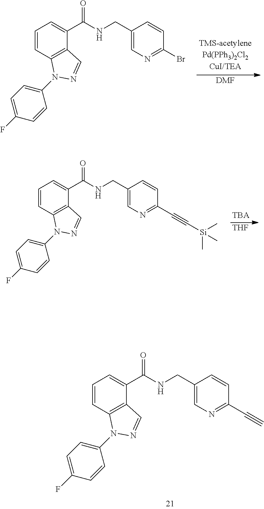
C1=CC2=C(C(C(NCC3=CN=C(C#C)C=C3)=O)=C1)C=NN2C1=CC=C(F)C=C1.C1=CC2=C(C(C(NCC3=CN=C(Br)C=C3)=O)=C1)C=NN2C1=CC=C(F)C=C1.[DMF].C1=CC2=C(C(C(NCC3=CN=C(C#C[Si](C)(C)C)C=C3)=O)=C1)C=NN2C1=CC=C(F)C=C1.[THF]
